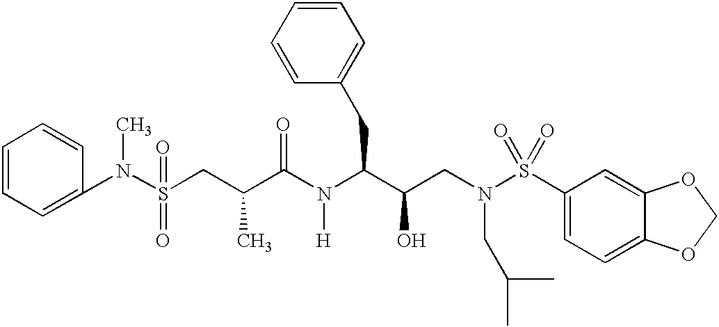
N(S(CC(C(N(C(C(CN(S(C1=CC=C2C(=C1)OCO2)(=O)=O)CC(C)C)O)CC1=CC=CC=C1)[H])=O)C)(=O)=O)(C1=CC=CC=C1)C
